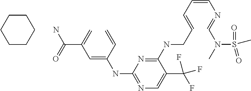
N1=C(NC(C=C)=CC(=C)C(=O)N)N=C(NCC=CC=CN=CN(S(=O)(=O)C)C)C(C(F)(F)F)=C1.C1CCCCC1
